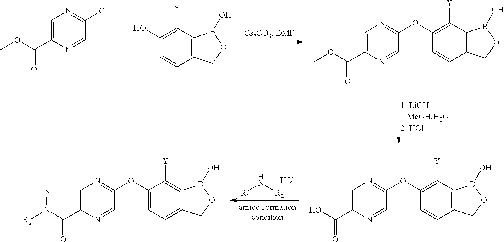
C1=C(C(OC)=O)N=CC(Cl)=N1.C1([Y])=C(O)C=CC2=C1B(O)OC2.C1=C(C(OC)=O)N=CC(OC2=C([Y])C3=C(C=C2)COB3O)=N1.[R1]N[R2].Cl.C1=C(C(=O)O)N=CC(OC2=C([Y])C3=C(C=C2)COB3O)=N1.C1=C(C(=O)N([R2])[R1])N=CC(OC2=CC=C3C(=C2[Y])B(O)OC3)=N1
